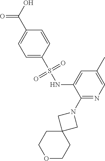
C1=C(S(NC2=CC(C)=CN=C2N2CC3(C2)CCOCC3)(=O)=O)C=CC(C(O)=O)=C1
